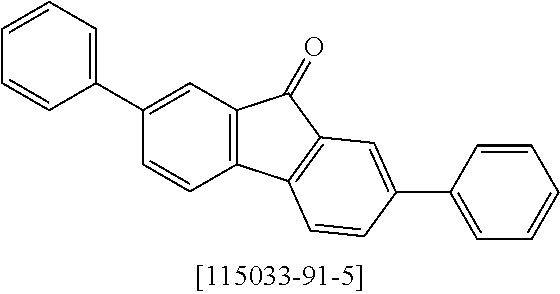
C1(C2=CC=CC=C2)=CC2=C(C=C1)C1=C(C2=O)C=C(C2=CC=CC=C2)C=C1
